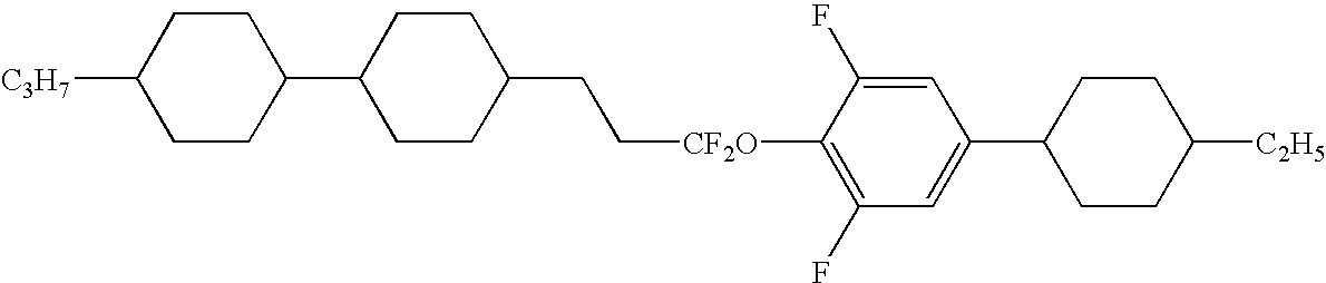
C1CC(C2CCC(CC[CF2O]C3=C(F)C=C(C4CCC([C2H5])CC4)C=C3F)CC2)CCC1[C3H7]
